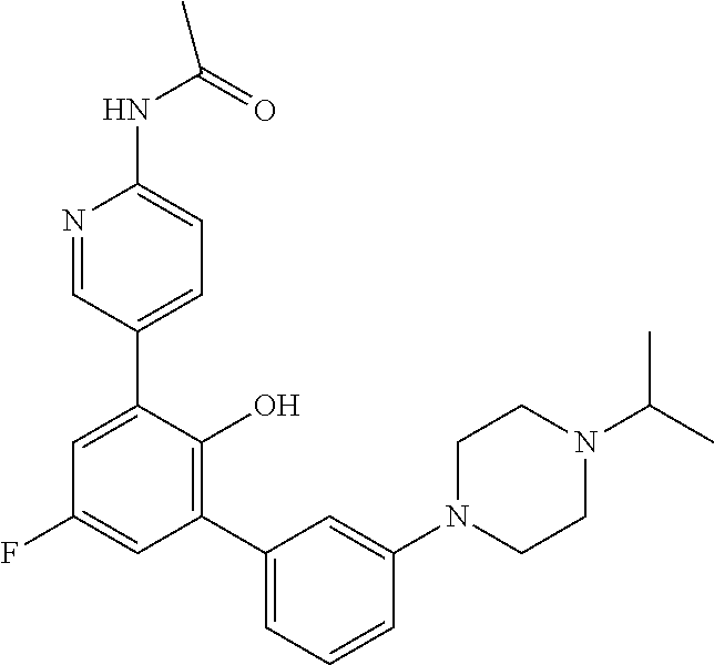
C1=C(C2=CC=C(NC(=O)C)N=C2)C(O)=C(C2=CC=CC(N3CCN(C(C)C)CC3)=C2)C=C1F
